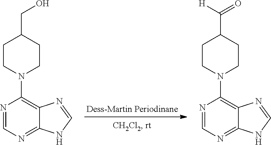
C1CN(C2=C3C(=NC=N2)NC=N3)CCC1CO.C1CN(C2=C3C(=NC=N2)NC=N3)CCC1C(=O)[H]
